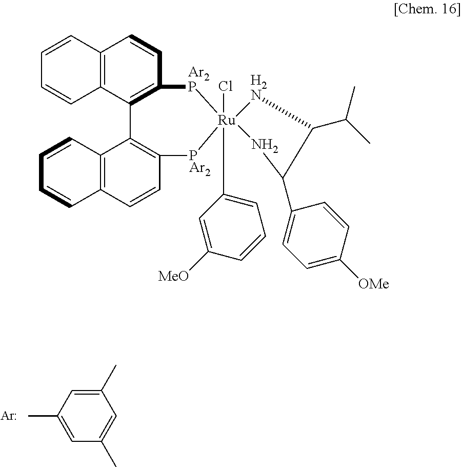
[Ar].CC1=CC(C)=CC(C)=C1.C12=C(C=CC3=C1C1=C(C=CC4=C1C=CC=C4)[PAr2][Ru]1(Cl)(C4=CC=CC([MeO])=C4)([Ar2P]3)[H2N]C(C(C)C)C(C3=CC=C([OMe])C=C3)N1)C=CC=C2
